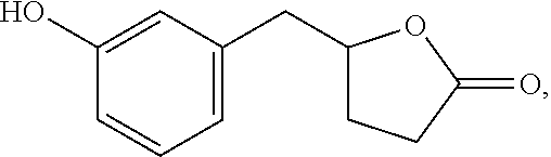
C1=C(CC2CCC(=O)O2)C=C(O)C=C1
